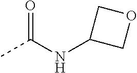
CC(NC1COC1)=O
